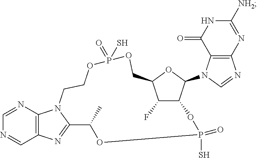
C1=NC2=C(C=N1)N=C1N2CCOP(S)(=O)OCC2OC(N3C=NC4=C3C(=O)NC([NH2])=N4)C(C2F)OP(S)(=O)OC1C
